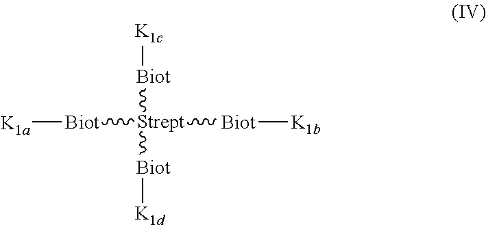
[Biot]([Strept]([Biot][K1b])([Biot][K1c])[Biot][K1d])[K1a]
